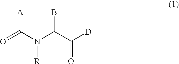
O=C(N(C(C([D])=O)B)[R])[A]
